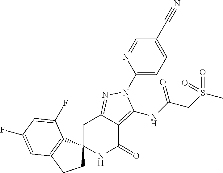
N1C(=O)C2=C(NC(CS(C)(=O)=O)=O)N(C3=CC=C(C#N)C=N3)N=C2CC12CCC1=C2C(F)=CC(F)=C1
